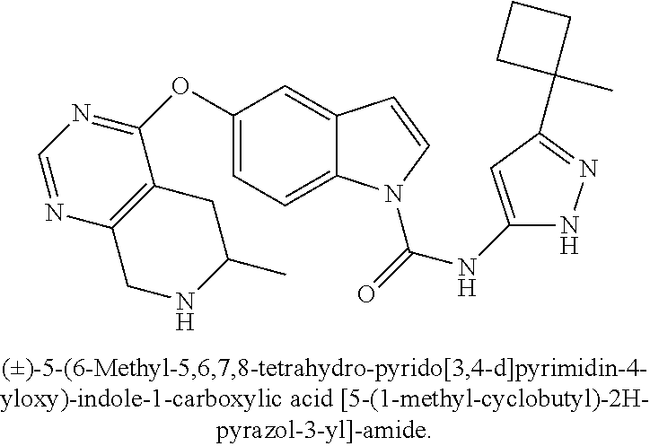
C1(OC2=NC=NC3=C2CC(C)NC3)=CC=C2C(=C1)C=CN2C(=O)NC1=CC(C2(C)CCC2)=NN1
